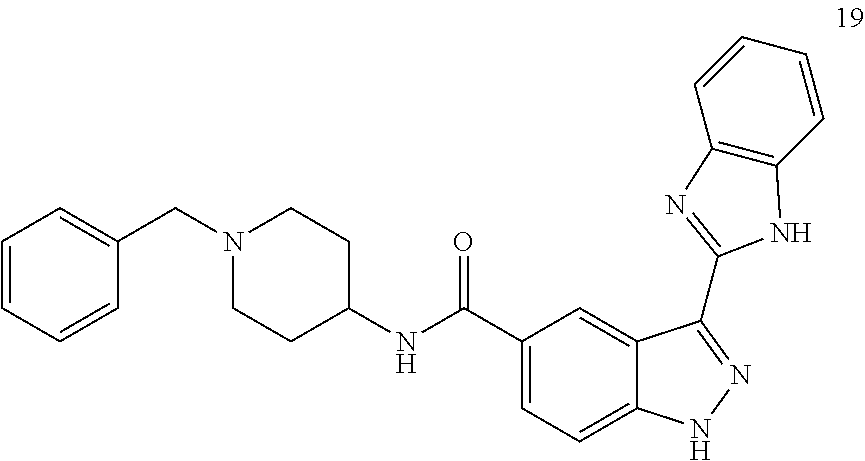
C1=CC=CC(CN2CCC(NC(C3=CC=C4C(=C3)C(C3=NC5=C(C=CC=C5)N3)=NN4)=O)CC2)=C1
